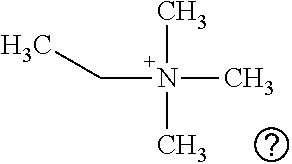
CN(C)(C)CC
